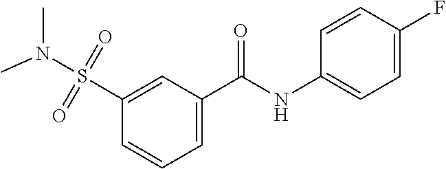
C1=C(C(NC2=CC=C(F)C=C2)=O)C=C(S(=O)(=O)N(C)C)C=C1
